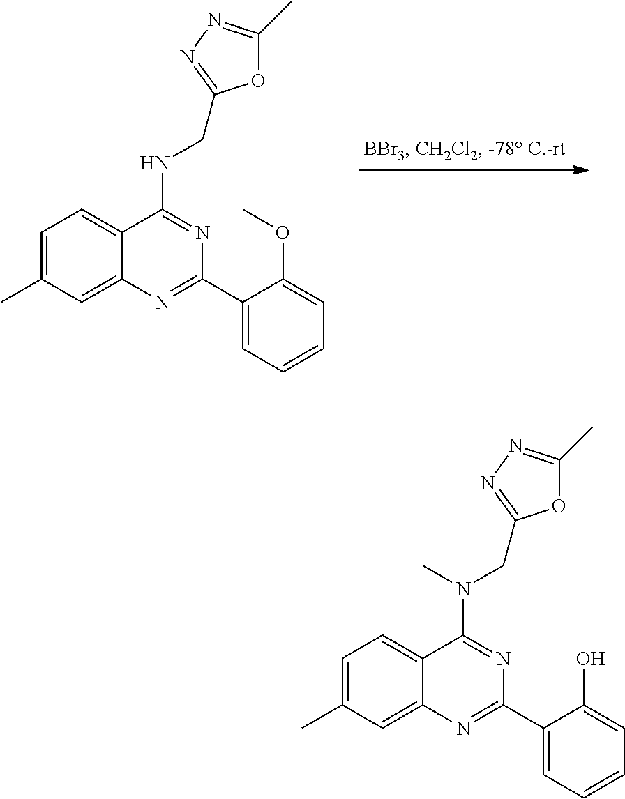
C1=C(C)C=C2C(=C1)C(NCC1=NN=C(C)O1)=NC(C1=CC=CC=C1OC)=N2.C1=C(C)C=C2C(=C1)C(N(CC1=NN=C(C)O1)C)=NC(C1=CC=CC=C1O)=N2
